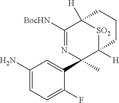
NC1=CC=C(F)C(C2(C)N=C([BocHN])C3([H])[SO2]C2([H])CCC3)=C1
